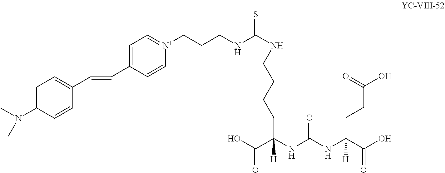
C1=C(N(C)C)C=CC(C=CC2=CC=[N+](CCCNC(NCCCCC(NC(NC(C(O)=O)(CCC(O)=O)[H])=O)(C(O)=O)[H])=S)C=C2)=C1
